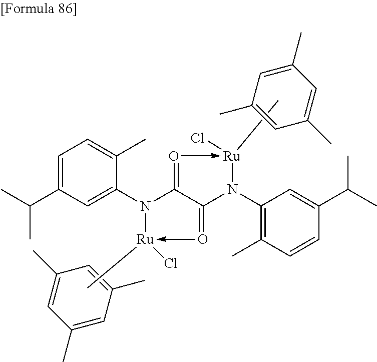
C1=C(C(C)C)C=C(N2[Ru](Cl)(C)-O=C3C2=O->[Ru](Cl)(C)N3C2=C(C)C=CC(C(C)C)=C2)C(C)=C1.C1(C)=CC(C)=CC(C)=C1.C1(C)=CC(C)=CC(C)=C1
